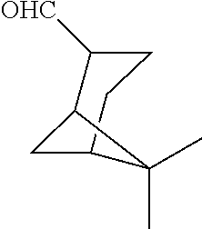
C1C([OHC])C2CC(C1)C2(C)C
